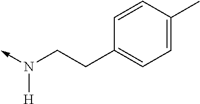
C-N(CCC1=CC=C(C)C=C1)[H]
